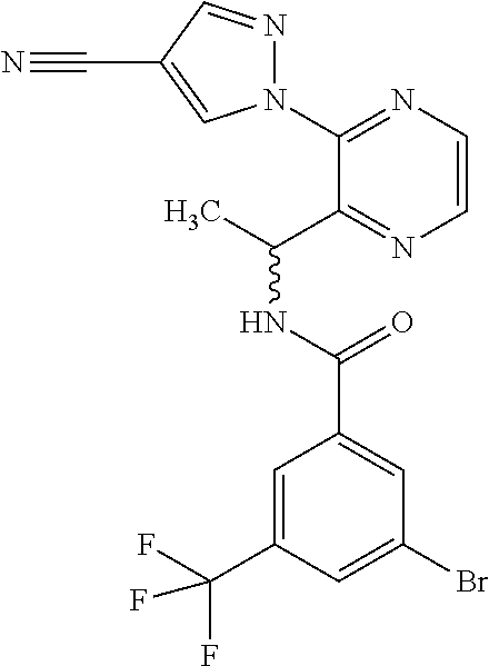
C1(N2N=CC(C#N)=C2)=NC=CN=C1C(C)NC(=O)C1=CC(Br)=CC(C(F)(F)F)=C1
